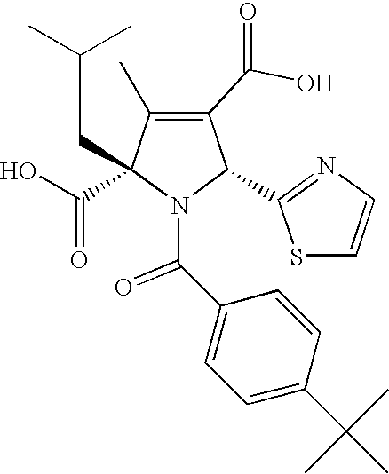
C1(C(O)=O)=C(C)C(C(=O)O)(CC(C)C)N(C(C2=CC=C(C(C)(C)C)C=C2)=O)C1C1=NC=CS1
